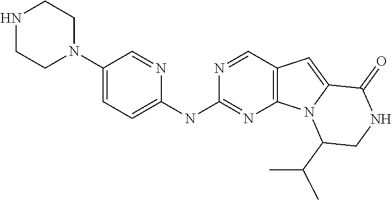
N1=CC2=C(N=C1NC1=CC=C(N3CCNCC3)C=N1)N1C(=C2)C(=O)NCC1C(C)C
